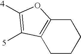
C1CCCC2=C1C([5])=C([4])O2
